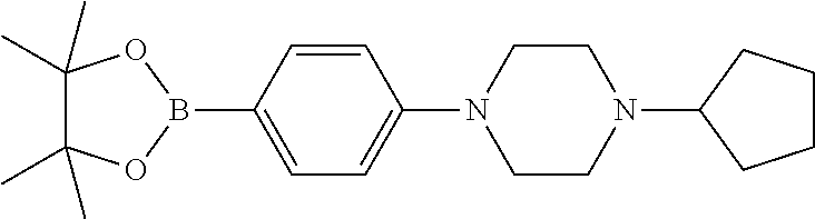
C1=CC(B2OC(C)(C)C(C)(C)O2)=CC=C1N1CCN(C2CCCC2)CC1
